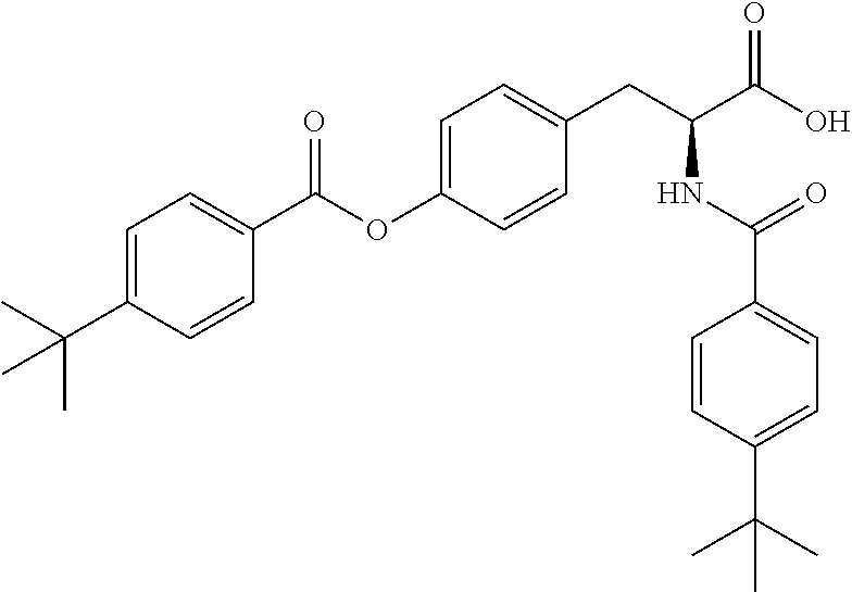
C1=C(C(C)(C)C)C=CC(C(OC2=CC=C(CC(C(O)=O)NC(C3=CC=C(C(C)(C)C)C=C3)=O)C=C2)=O)=C1
